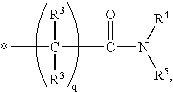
CC([R3])([R3])C(=O)N([R4])[R5]
